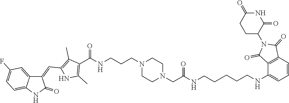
C1CN(CCCNC(C2=C(C)NC(C=C3C4=CC(F)=CC=C4NC3=O)=C2C)=O)CCN1CC(NCCCCCNC1=CC=CC2=C1C(=O)N(C1CCC(=O)NC1=O)C2=O)=O
